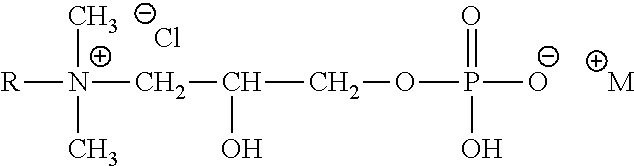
[R][N+](C)(C)CC(O)COP(=O)(O)[O-].[M].[Cl-]
